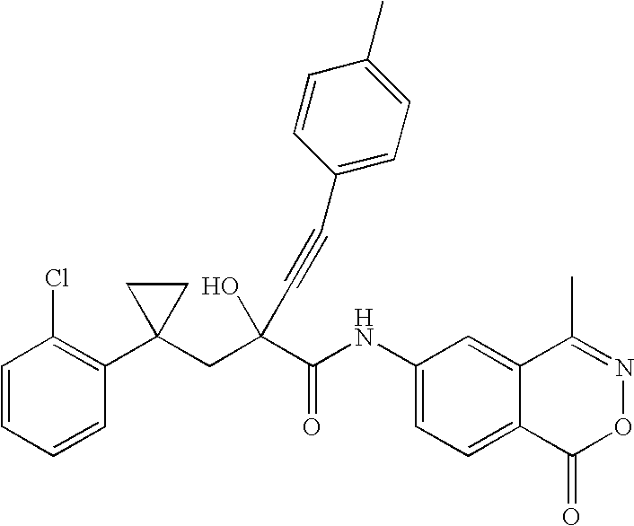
C1=CC=CC(C2(CC(C(NC3=CC=C4C(=C3)C(C)=NOC4=O)=O)(O)C#CC3=CC=C(C)C=C3)CC2)=C1Cl
